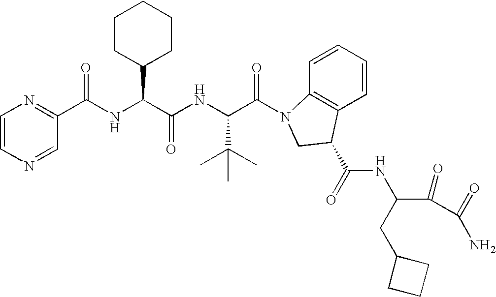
C1=CN=CC(C(NC(C(NC(C(=O)N2C3=C(C=CC=C3)C(C(NC(CC3CCC3)C(=O)C(=O)N)=O)C2)C(C)(C)C)=O)C2CCCCC2)=O)=N1
